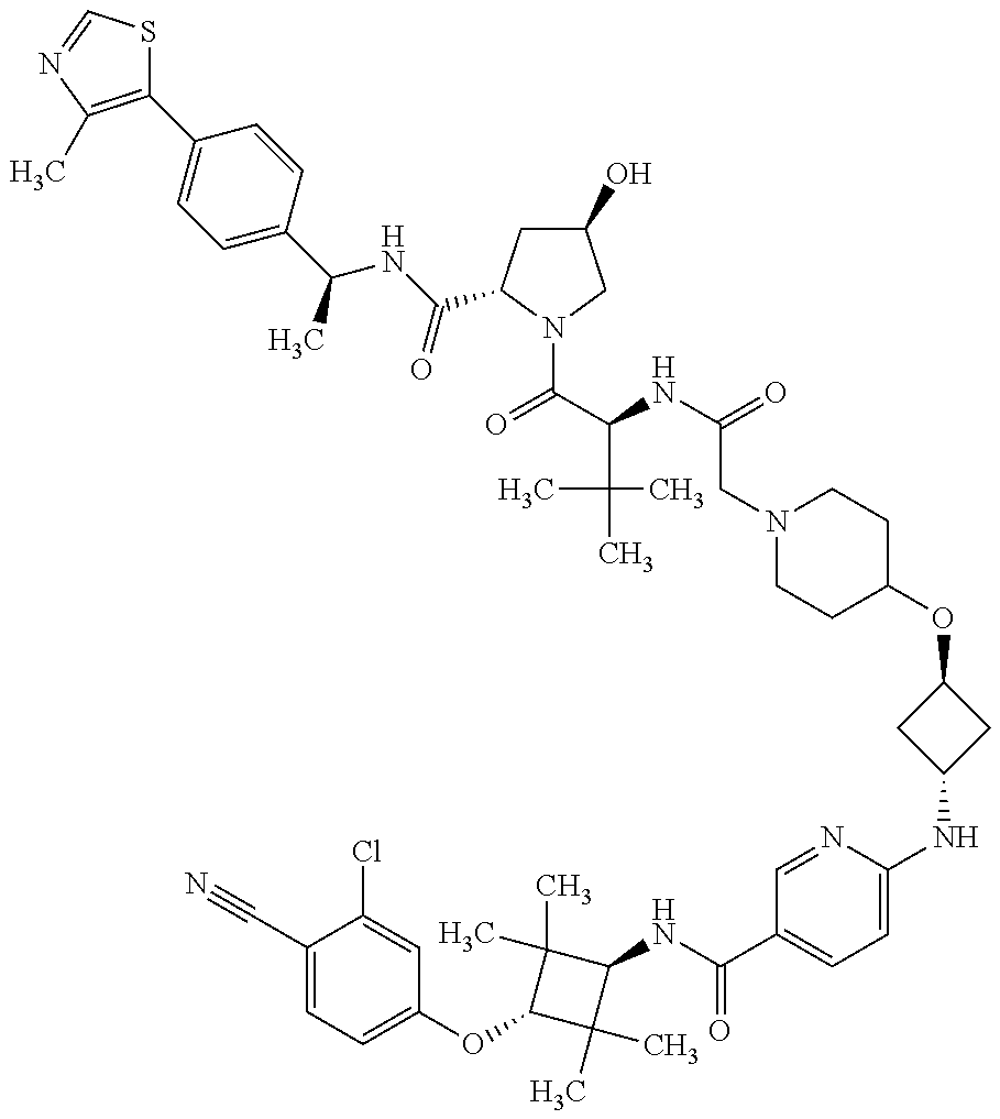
C1=C(C(NC(=O)C2CC(O)CN2C(C(NC(=O)CN2CCC(OC3CC(NC4=CC=C(C(NC5C(C)(C)C(OC6=CC=C(C#N)C(Cl)=C6)C5(C)C)=O)C=N4)C3)CC2)C(C)(C)C)=O)C)C=CC(C2=C(C)N=CS2)=C1
